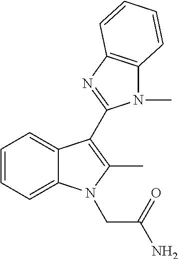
C1=CC=C2C(=C1)N(CC(N)=O)C(C)=C2C1=NC2=C(N1C)C=CC=C2
